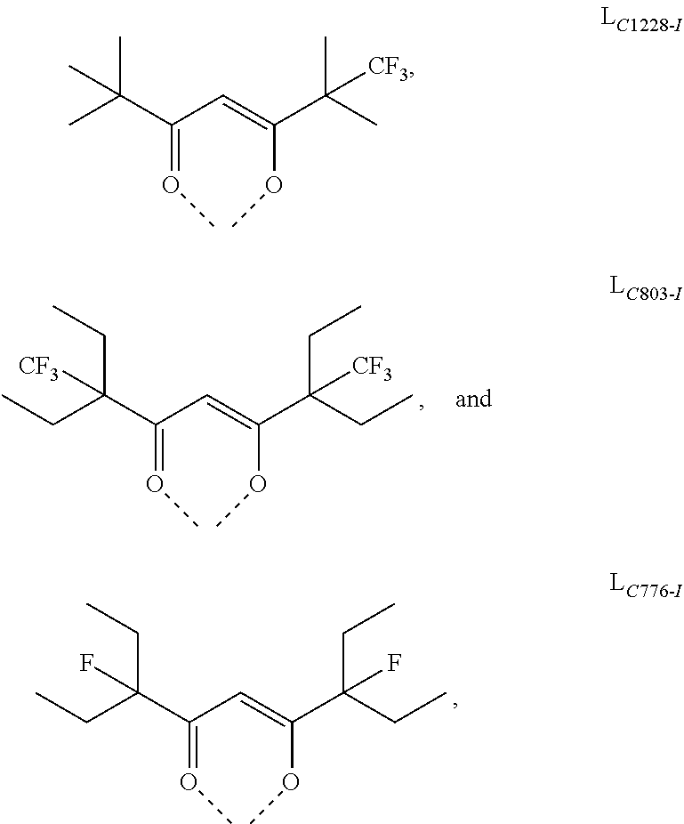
O(=C(C=C(OC)C(CC)(CC)F)C(CC)(CC)F)C.O(=C(C=C(OC)C(CC)(CC)[CF3])C(CC)(CC)[CF3])C.O(=C(C=C(OC)C(C)(C)[CF3])C(C)(C)C)C
